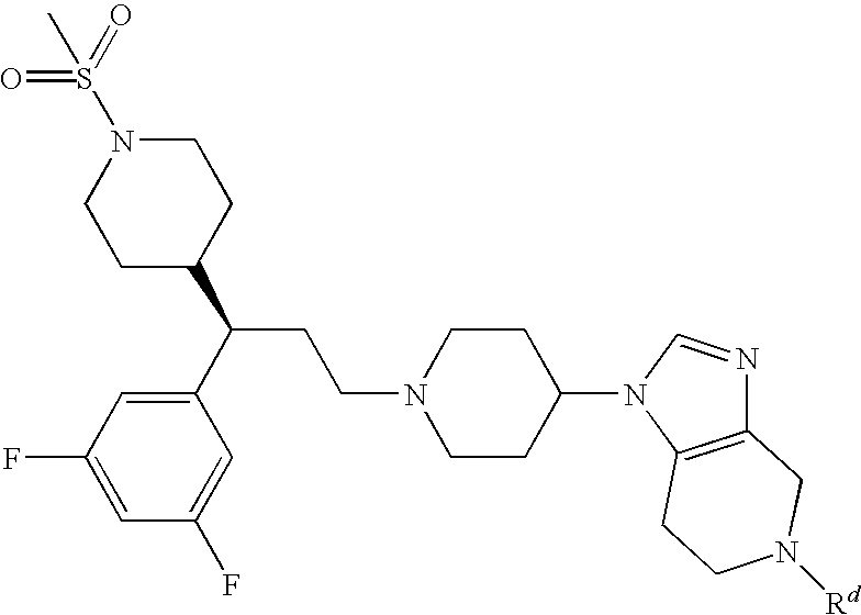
N1(S(=O)(C)=O)CCC(C(C2=CC(F)=CC(F)=C2)CCN2CCC(N3C=NC4=C3CCN([Rd])C4)CC2)CC1
